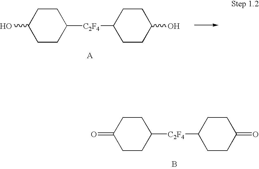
C1([C2F4]C2CCC(=O)CC2)CCC(=O)CC1.B.C1([C2F4]C2CCC(O)CC2)CCC(O)CC1
